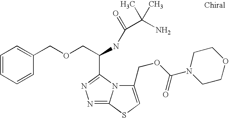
C1=CC=CC(COCC(NC(=O)C(N)(C)C)C2=NN=C3N2C(COC(=O)N2CCOCC2)=CS3)=C1
